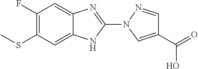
C1(F)=C(SC)C=C2C(=C1)N=C(N1C=C(C(=O)O)C=N1)N2
